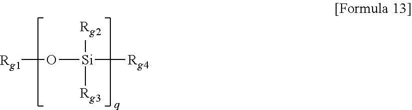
[Rg1]O[Si]([Rg4])([Rg2])[Rg3]
